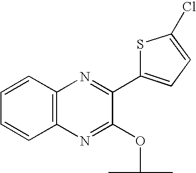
C12=C(C=CC=C1)N=C(C1=CC=C(Cl)S1)C(OC(C)C)=N2
